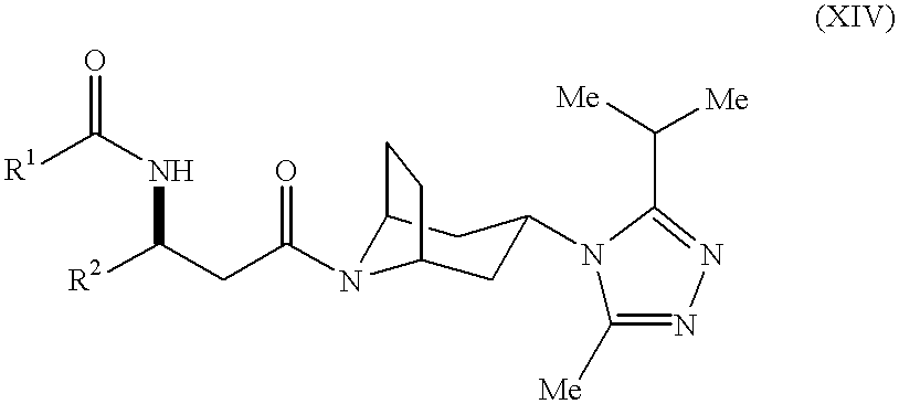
C12N(C(CC([R2])NC([R1])=O)=O)C(CC(N3C([Me])=NN=C3C([Me])[Me])C1)CC2
